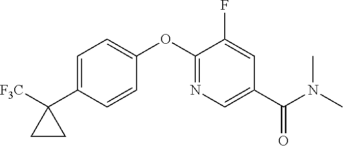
C1=C(C2([F3C])CC2)C=CC(OC2=NC=C(C(N(C)C)=O)C=C2F)=C1
